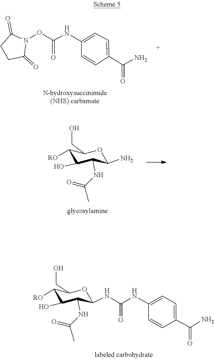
O(C(=O)NC1=CC=C(C(=O)N)C=C1)N1C(=O)CCC1=O.O=C(C)NC1C(O)C([RO])C(CO)OC1N.C(=O)(C)NC1C(O)C([RO])C(CO)OC1NC(=O)NC1=CC=C(C(=O)N)C=C1
